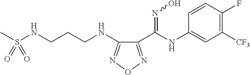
N(CCCNC1=NON=C1C(=NO)NC1=CC([CF3])=C(F)C=C1)S(C)(=O)=O
